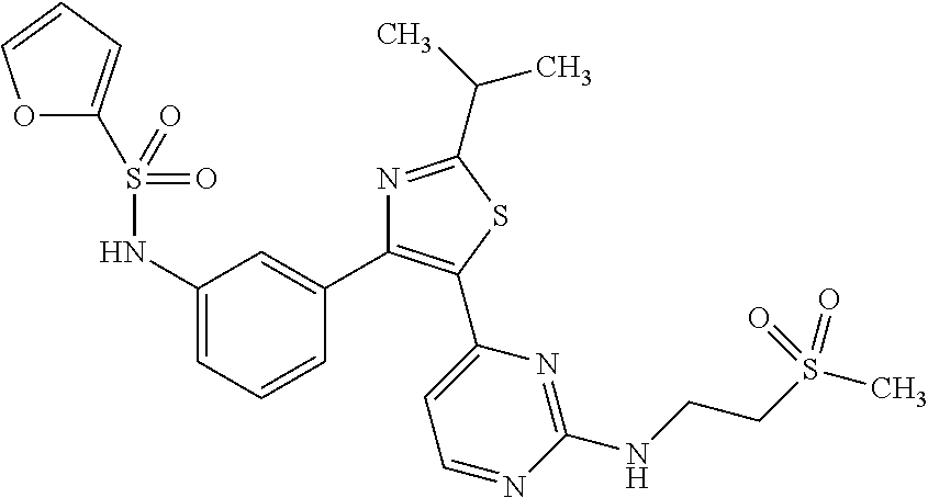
S(C1=CC=CO1)(NC1=CC=CC(C2=C(C3=CC=NC(NCCS(C)(=O)=O)=N3)SC(C(C)C)=N2)=C1)(=O)=O
